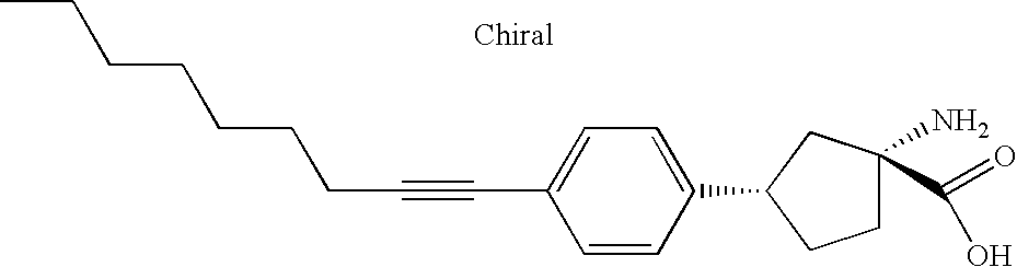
CCCCCCCC#CC1=CC=C(C2CC(C(=O)O)(N)CC2)C=C1
